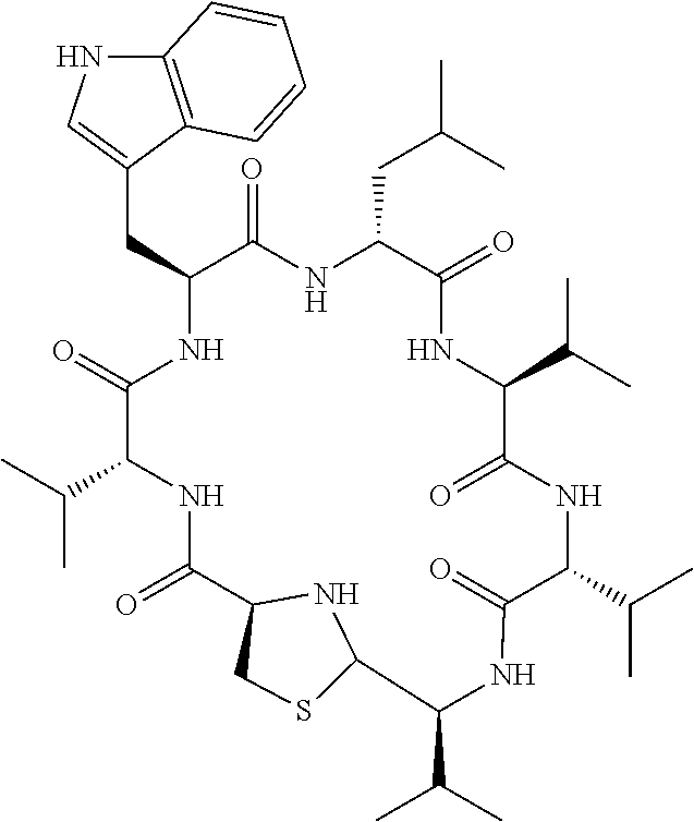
C1(CC2=CNC3=C2C=CC=C3)NC(=O)C(C(C)C)NC(=O)C2NC(SC2)C(C(C)C)NC(=O)C(C(C)C)NC(=O)C(C(C)C)NC(=O)C(CC(C)C)NC1=O
